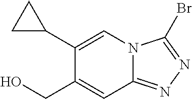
C1(C2=CN3C(=NN=C3Br)C=C2CO)CC1
